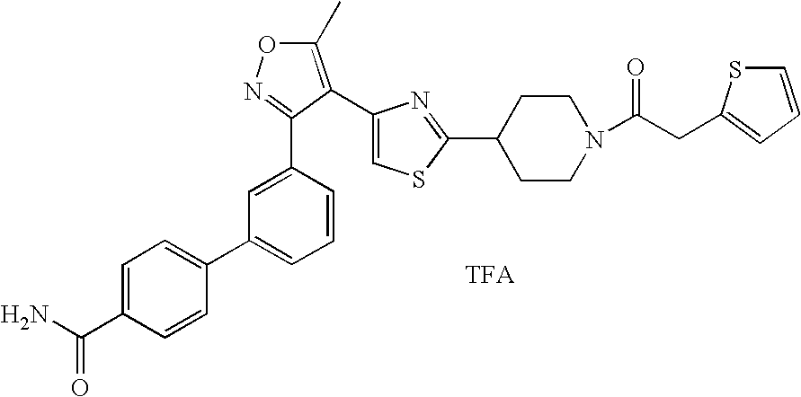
C1=C(C2=NOC(C)=C2C2=CSC(C3CCN(C(CC4=CC=CS4)=O)CC3)=N2)C=CC=C1C1=CC=C(C(N)=O)C=C1
